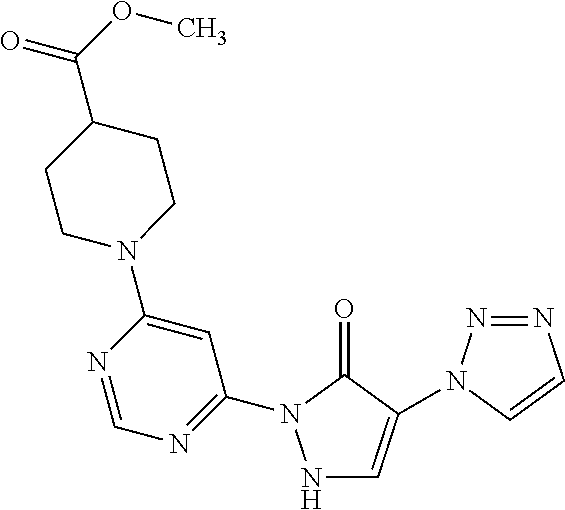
N1C=C(N2N=NC=C2)C(=O)N1C1=NC=NC(N2CCC(C(OC)=O)CC2)=C1
